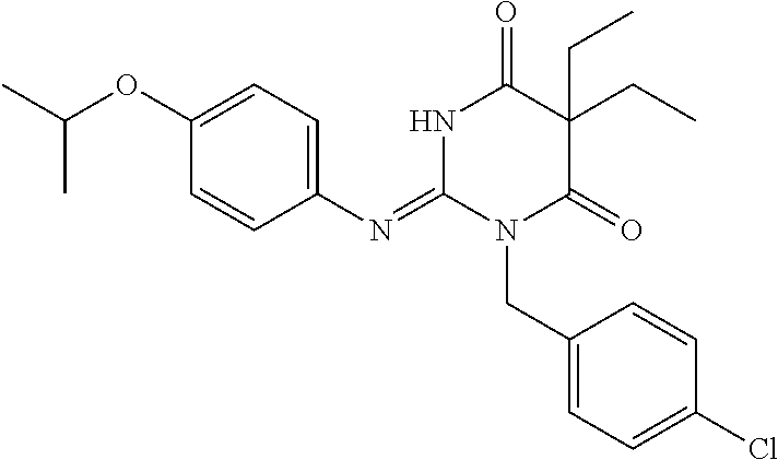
C1(N=C2N(CC3=CC=C(Cl)C=C3)C(=O)C(CC)(CC)C(=O)N2)=CC=C(OC(C)C)C=C1
